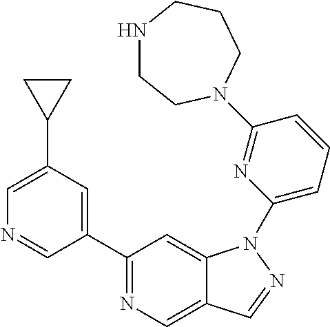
C1(C2=CC(C3CC3)=CN=C2)=NC=C2C(=C1)N(C1=CC=CC(N3CCNCCC3)=N1)N=C2
